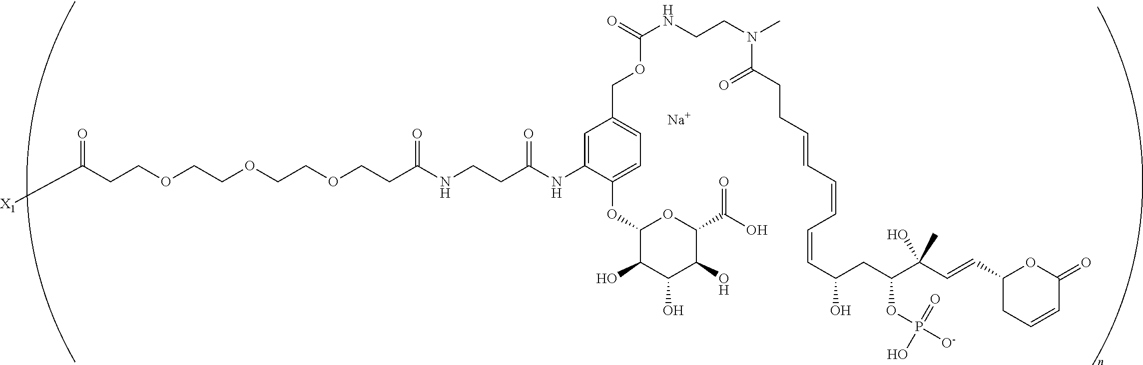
[Na].C(OCCOCCOCCC(NCCC(=O)NC1=CC(COC(NCCN(C)C(CCC=CC=CC=CC(CC(C(C=CC2CC=CC(=O)O2)(O)C)OP([O-])(=O)O)O)=O)=O)=CC=C1OC1C(O)C(O)C(O)C(C(O)=O)O1)=O)CC([X1])=O
